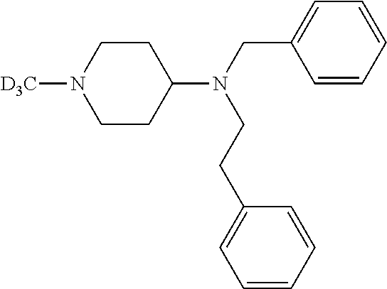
C1=CC=CC(CN(C2CCN([D3C])CC2)CCC2=CC=CC=C2)=C1
